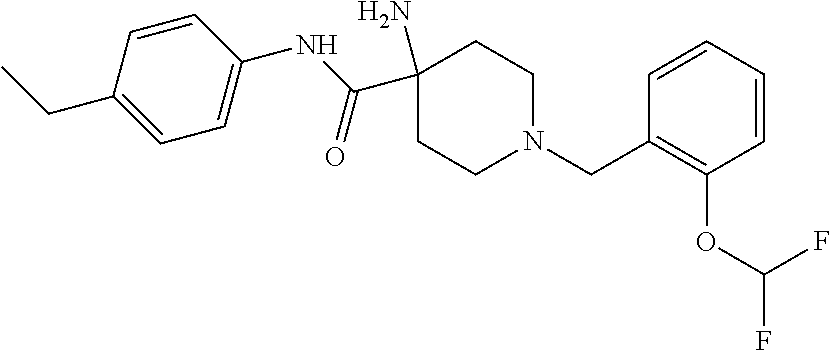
C1(N)(C(NC2=CC=C(CC)C=C2)=O)CCN(CC2=C(OC(F)F)C=CC=C2)CC1
